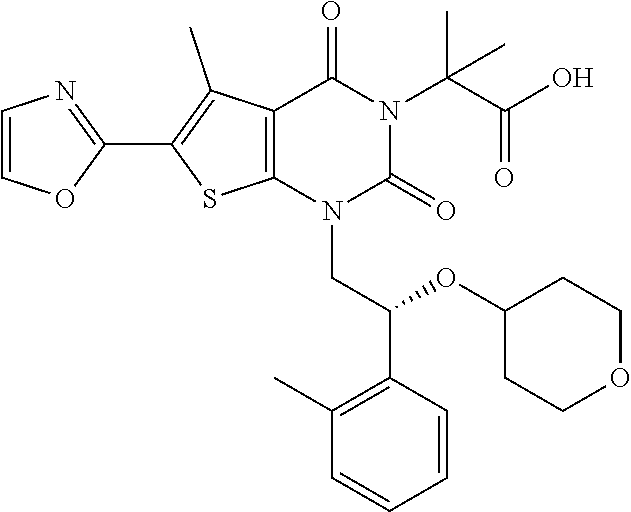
C12=C(N(CC(C3=C(C)C=CC=C3)OC3CCOCC3)C(=O)N(C(C(O)=O)(C)C)C1=O)SC(C1=NC=CO1)=C2C
